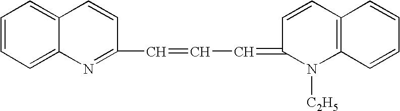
C1(C=CC=C2N([C2H5])C3=C(C=C2)C=CC=C3)=NC2=CC=CC=C2C=C1
